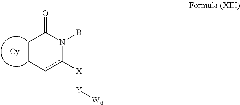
C1Ccc([X][Y][Wd])N(B)C1=O
